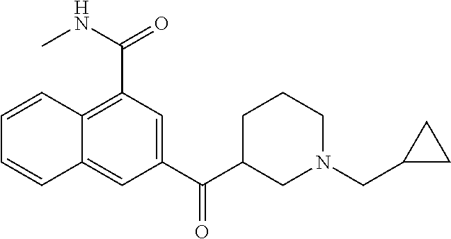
C1=CC2=C(C(=O)NC)C=C(C(C3CN(CC4CC4)CCC3)=O)C=C2C=C1
